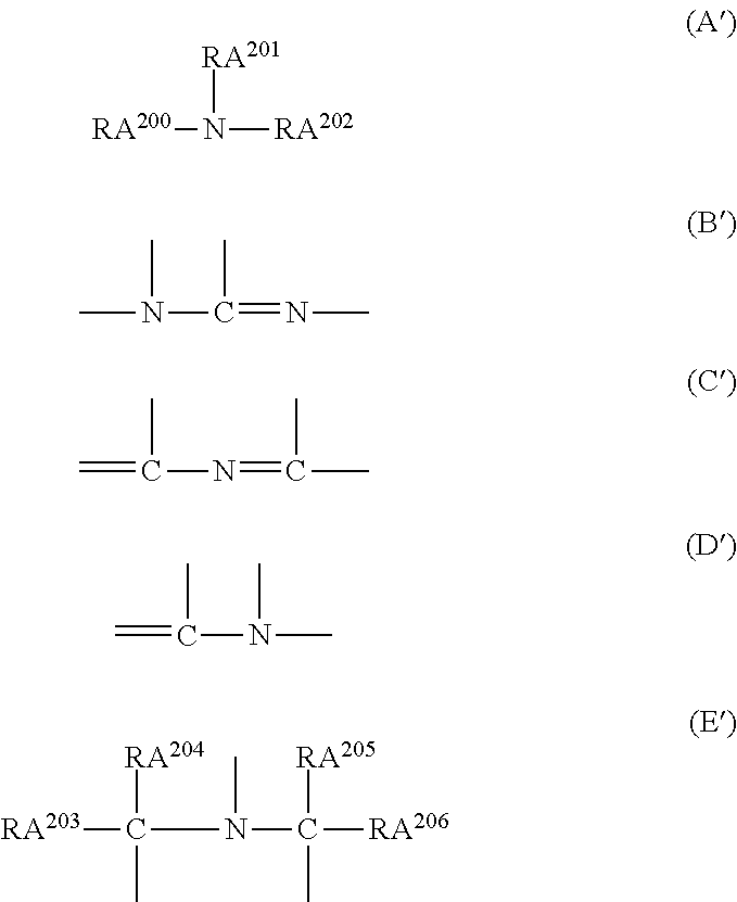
[RA200]N([RA202])[RA201].CN(C(=NC)C)C.C=C(N=C(C)C)C.C=C(N(C)C)C.[RA203]C(N(C)C([RA206])([RA205])C)([RA204])C
